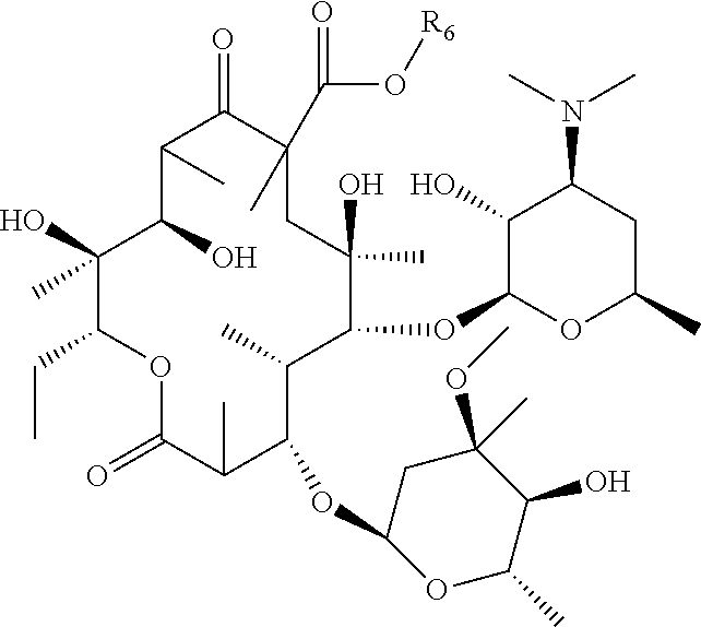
C1(C)C(O)C(O)(C)C(CC)OC(=O)C(C)C(OC2CC(OC)(C)C(O)C(C)O2)C(C)C(OC2OC(C)CC(N(C)C)C2O)C(C)(O)CC(C)(C(O[R6])=O)C1=O
